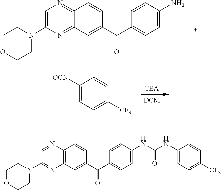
N1(C2=CN=C3C(=N2)C=C(C(C2=CC=C(N)C=C2)=O)C=C3)CCOCC1.[DCM].[TEA].C1([OCN])=CC=C([CF3])C=C1.N1(C2=NC3=C(N=C2)C=CC(C(C2=CC=C(NC(NC4=CC=C([CF3])C=C4)=O)C=C2)=O)=C3)CCOCC1
